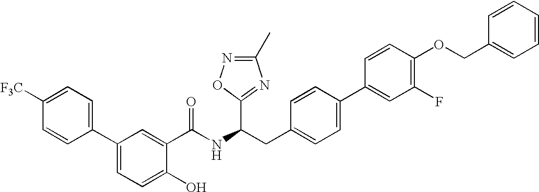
C1=C([F3C])C=CC(C2=CC=C(O)C(C(NC(CC3=CC=C(C4=CC(F)=C(OCC5=CC=CC=C5)C=C4)C=C3)C3=NC(C)=NO3)=O)=C2)=C1
